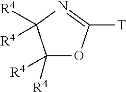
C1([R4])([R4])OC([T])=NC1([R4])[R4]
